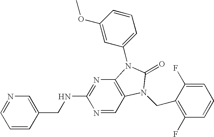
C1=CC(CNC2=NC3=C(C=N2)N(CC2=C(F)C=CC=C2F)C(=O)N3C2=CC=CC(OC)=C2)=CN=C1
